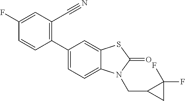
C1(C2=CC=C3C(=C2)SC(=O)N3CC2CC2(F)F)=C(C#N)C=C(F)C=C1
